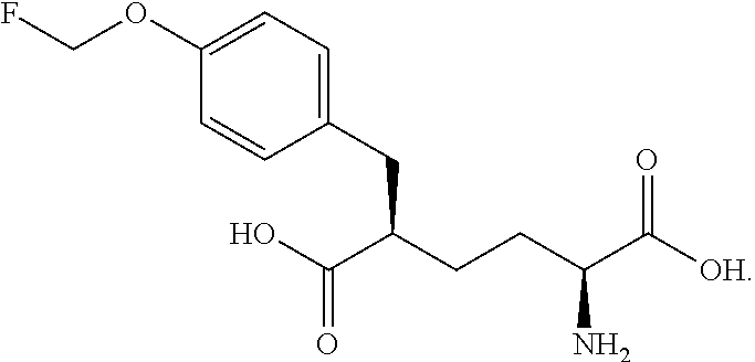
FCOC1=CC=C(CC(CCC(C([OH])=O)N)C(O)=O)C=C1
